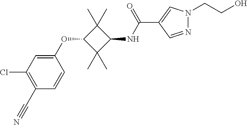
C1(Cl)=C(C#N)C=CC(OC2C(C)(C)C(NC(C3=CN(CCO)N=C3)=O)C2(C)C)=C1
